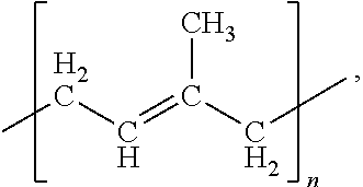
CCC=C(CC)C
